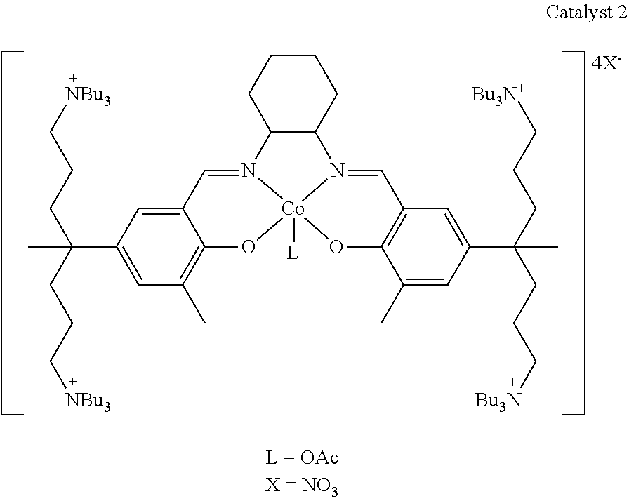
C1(C(CCC[NBu3])(CCC[NBu3])C)=CC(C)=C2C(=C1)C=N1C3CCCCC3N3=CC4=C(C(C)=CC(C(CCC[Bu3N])(CCC[Bu3N+])C)=C4)O[Co]13([L])O2
